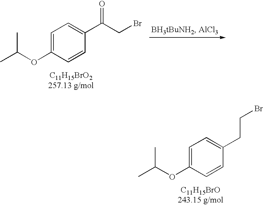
CC(OC1=CC=C(C(CBr)=O)C=C1)C.CC(OC1=CC=C(CCBr)C=C1)C
